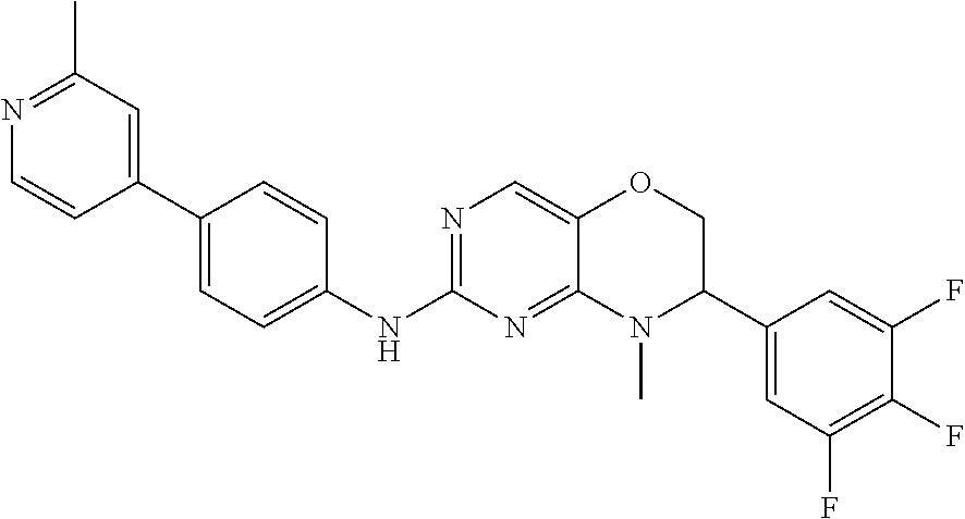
N1=C(C)C=C(C2=CC=C(NC3=NC=C4C(=N3)N(C)C(C3=CC(F)=C(F)C(F)=C3)CO4)C=C2)C=C1
